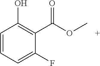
C1=CC=C(F)C(C(OC)=O)=C1O
